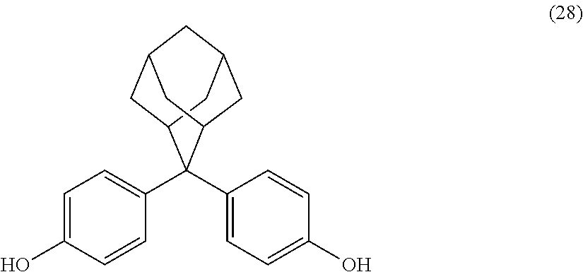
C1(C2(C3=CC=C(O)C=C3)C3CC4CC2CC(C3)C4)=CC=C(O)C=C1
